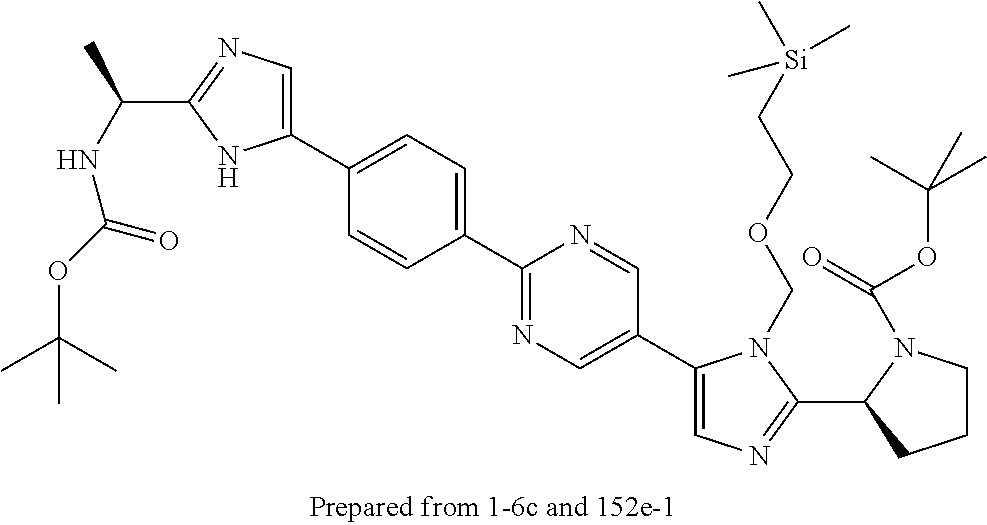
C1(C2=CC=C(C3=NC=C(C4=CN=C(C5CCCN5C(OC(C)(C)C)=O)N4COCC[Si](C)(C)C)C=N3)C=C2)=CN=C(C(NC(OC(C)(C)C)=O)C)N1
